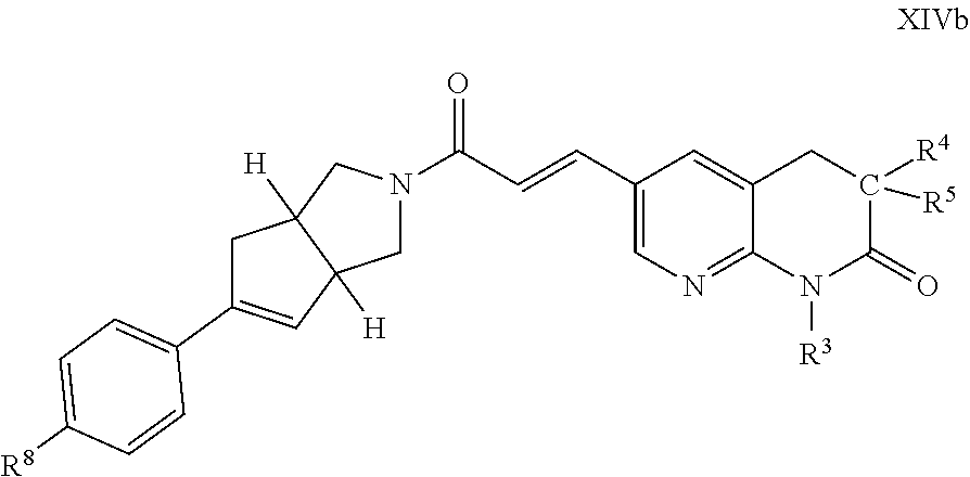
C1([R5])([R4])C(=O)N([R3])C2=NC=C(C=CC(N3CC4([H])CC(C5=CC=C([R8])C=C5)=CC4([H])C3)=O)C=C2C1
